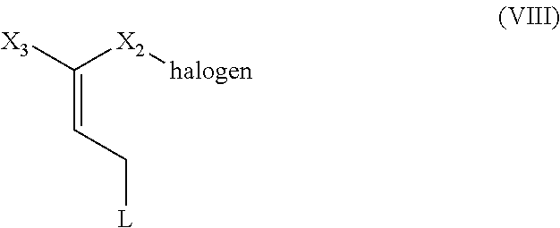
C(=CC[L])([X2][halogen])[X3]
